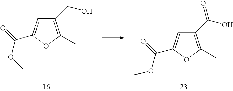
C1(CO)=C(C)OC(C(OC)=O)=C1.C1(C(O)=O)=C(C)OC(C(OC)=O)=C1
